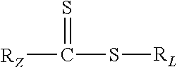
[RZ]C(S[RL])=S
